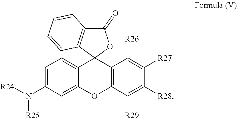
C1(=O)C2=C(C3(O1)C1=CC=C(N([R25])[R24])C=C1OC1=C3C([R26])=C([R27])C([R28])=C1[R29])C=CC=C2
